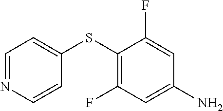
C1=NC=CC(SC2=C(F)C=C(N)C=C2F)=C1
